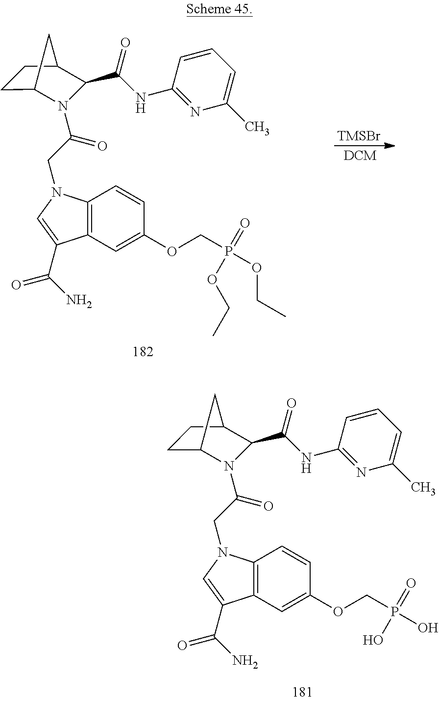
C12=C(N(CC(=O)N3C4CCC(C3C(NC3=NC(C)=CC=C3)=O)C4)C=C1C(N)=O)C=CC(OCP(OCC)(=O)OCC)=C2.[TMSBr].C12=C(N(CC(=O)N3C4CCC(C3C(NC3=NC(C)=CC=C3)=O)C4)C=C1C(N)=O)C=CC(OCP(O)(=O)O)=C2
